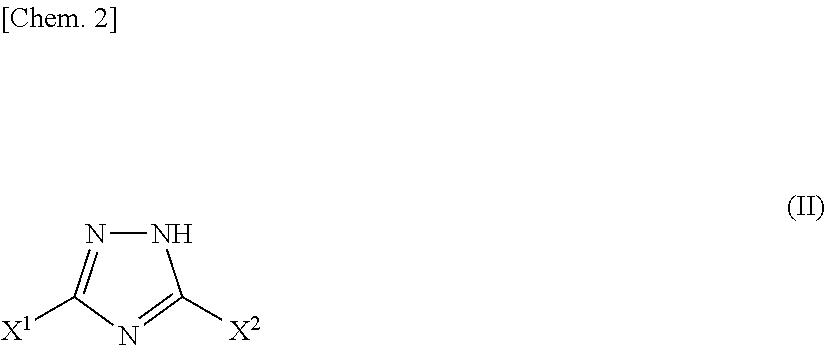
N1N=C([X1])N=C1[X2]
